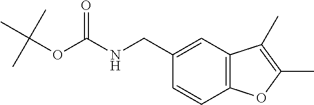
N(C(OC(C)(C)C)=O)CC1=CC2=C(C=C1)OC(C)=C2C
